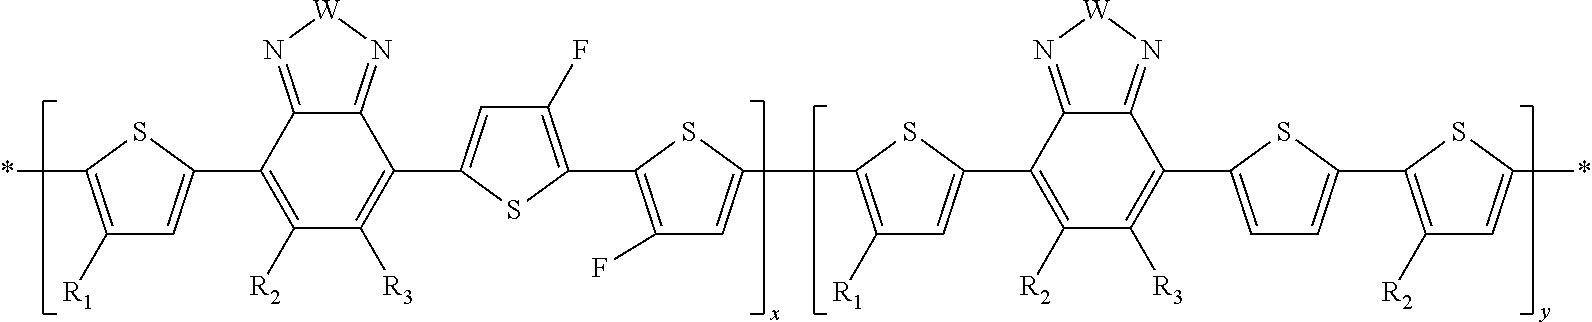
C1([R1])=C(*)SC(C2=C([R2])C([R3])=C(C3=CC(F)=C(C4=C(F)C=C(C5=C([R1])C=C(C6=C([R2])C([R3])=C(C7=CC=C(C8=C([R2])C=C(*)S8)S7)C7=N[W]N=C67)S5)S4)S3)C3=N[W]N=C23)=C1
